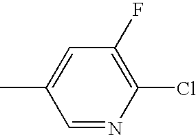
C1(Cl)=C(F)C=C(C)C=N1
